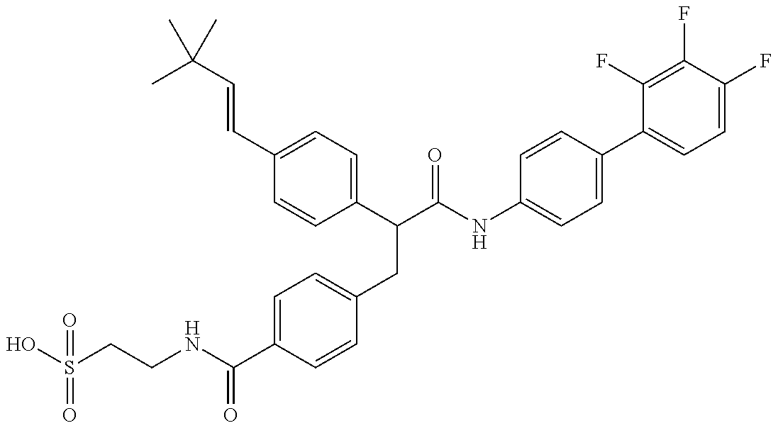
OS(CCNC(C1=CC=C(CC(C(NC2=CC=C(C3=CC=C(F)C(F)=C3F)C=C2)=O)C2=CC=C(C=CC(C)(C)C)C=C2)C=C1)=O)(=O)=O
